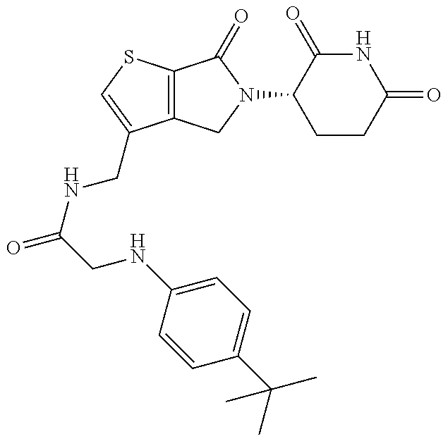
C12=C(SC=C1CNC(CNC1=CC=C(C(C)(C)C)C=C1)=O)C(=O)N(C1CCC(=O)NC1=O)C2
